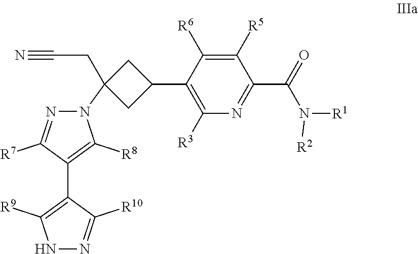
N1(C2(CC#N)CC(C3=C([R3])N=C(C(=O)N([R2])[R1])C([R5])=C3[R6])C2)N=C([R7])C(C2=C([R9])NN=C2[R10])=C1[R8]
